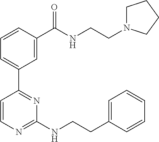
C1=CC(C(NCCN2CCCC2)=O)=CC(C2=NC(NCCC3=CC=CC=C3)=NC=C2)=C1
